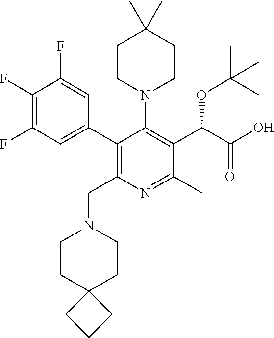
C1(C2=C(CN3CCC4(CC3)CCC4)N=C(C)C(C(C(O)=O)OC(C)(C)C)=C2N2CCC(C)(C)CC2)=CC(F)=C(F)C(F)=C1
